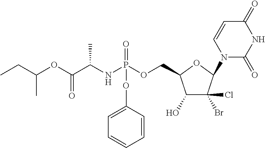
C1=CC(OP(=O)(NC(C(OC(CC)C)=O)C)OCC2OC(N3C(=O)NC(=O)C=C3)C(Br)(Cl)C2O)=CC=C1
